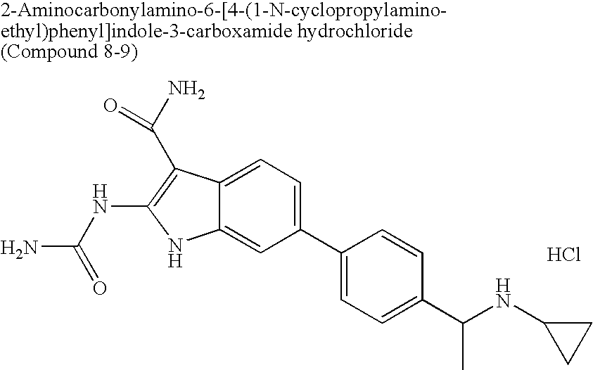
C1(C2=CC=C(C(NC3CC3)C)C=C2)=CC=C2C(=C1)NC(NC(N)=O)=C2C(N)=O.Cl
